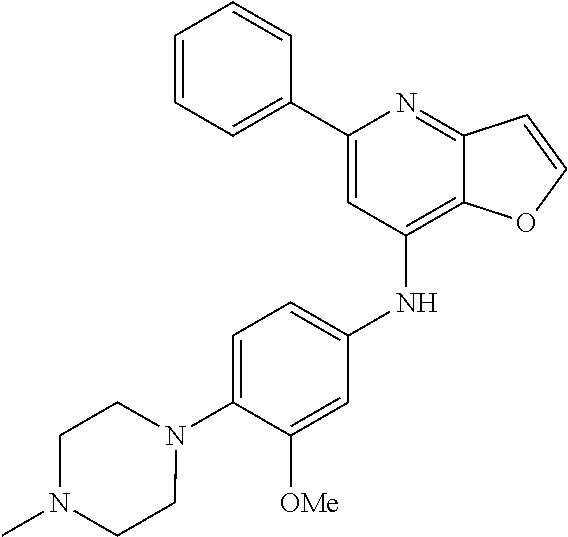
C1(C2=CC(NC3=CC=C(N4CCN(C)CC4)C([OMe])=C3)=C3C(=N2)C=CO3)=CC=CC=C1
